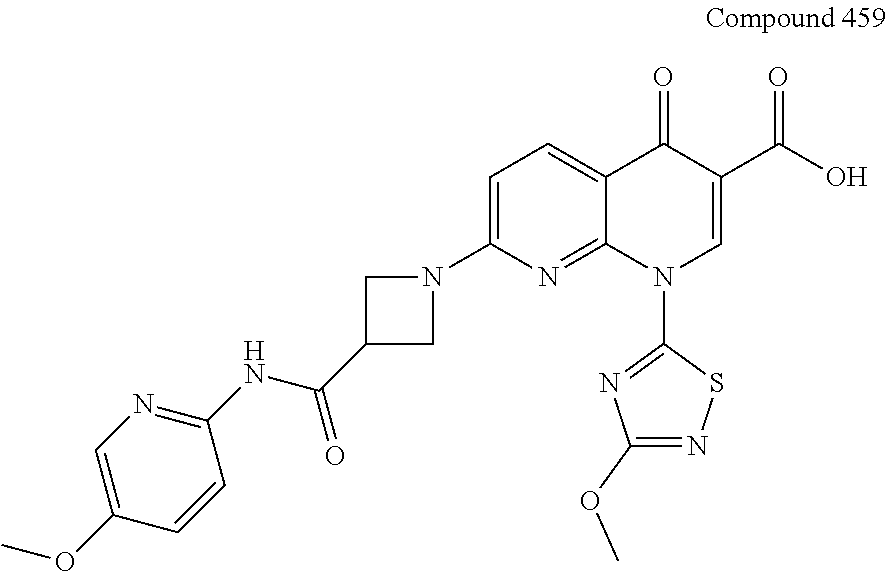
C1=C(N2CC(C(NC3=NC=C(OC)C=C3)=O)C2)N=C2C(=C1)C(=O)C(C(O)=O)=CN2C1=NC(OC)=NS1
